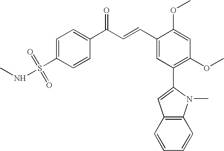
C1=CC(C(C=CC2=CC(C3=CC4=C(N3C)C=CC=C4)=C(OC)C=C2OC)=O)=CC=C1S(NC)(=O)=O
